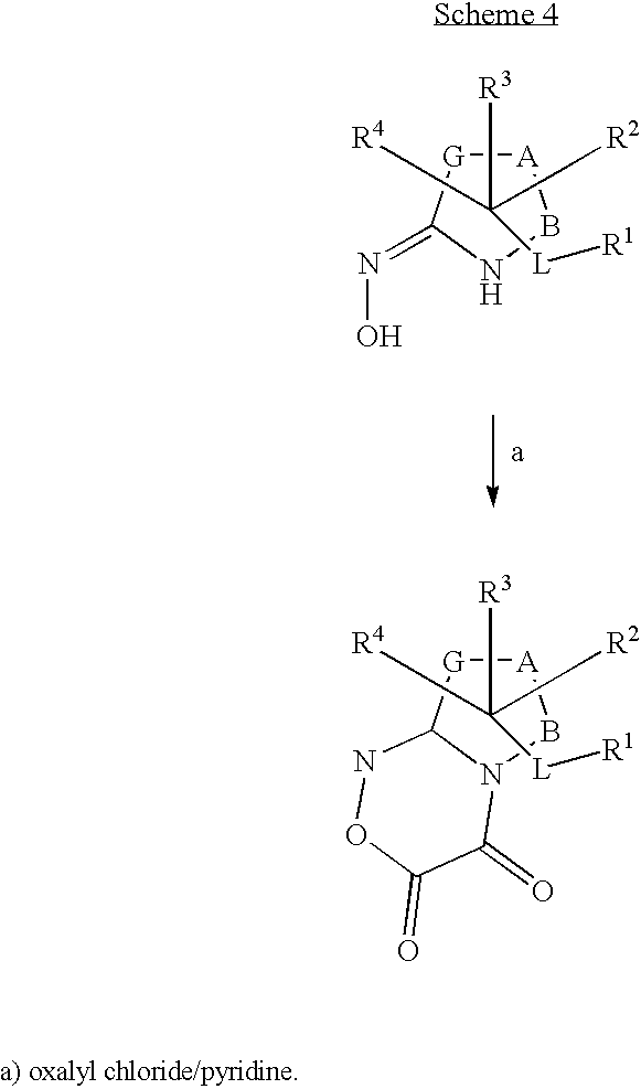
[A]1[G]C(=NO)NB1.C([R3])([L][R1])([R4])C[R2].[A]1[G]C2N(B1)C(=O)C(=O)ON2.C([R3])([L][R1])([R4])C[R2]
